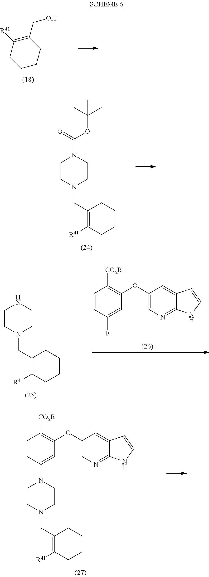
C(C1=C([R41])CCCC1)O.CC(C)(C)OC(=O)N1CCN(CC2=C([R41])CCCC2)CC1.C1=CC(F)=CC(OC2=CN=C3C(=C2)C=CN3)=C1[CO2R].N1CCN(CC2=C([R41])CCCC2)CC1.C1=CC(N2CCN(CC3=C([R41])CCCC3)CC2)=CC(OC2=CN=C3C(=C2)C=CN3)=C1[CO2R]
